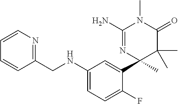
C1(CNC2=CC=C(F)C(C3(C)C(C)(C)C(=O)N(C)C(N)=N3)=C2)=NC=CC=C1
